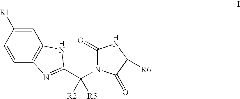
C1=C([R1])C=CC2=C1NC(C([R2])([R5])N1C(=O)NC([R6])C1=O)=N2
